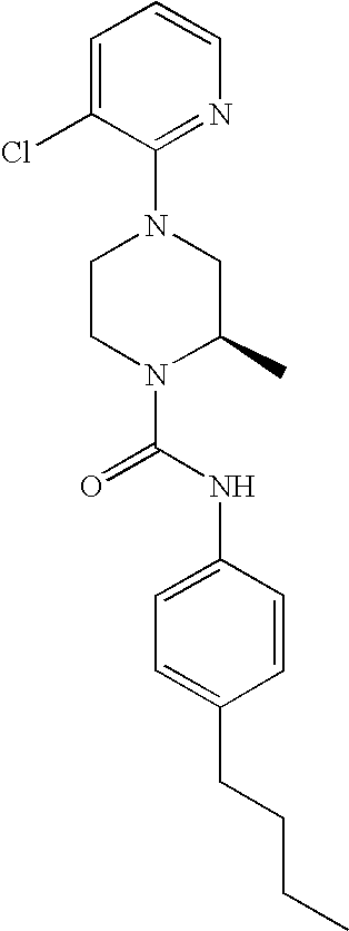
N1(C(NC2=CC=C(CCCC)C=C2)=O)C(C)CN(C2=NC=CC=C2Cl)CC1
